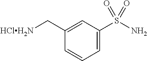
C1=C(S(=O)(=O)N)C=C(C[HClH2N])C=C1
